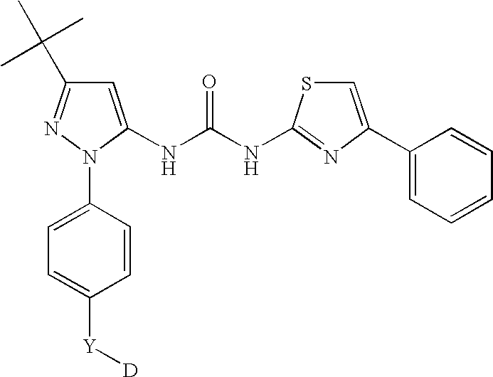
C1=C(NC(NC2=NC(C3=CC=CC=C3)=CS2)=O)N(C2=CC=C([Y][D])C=C2)N=C1C(C)(C)C
